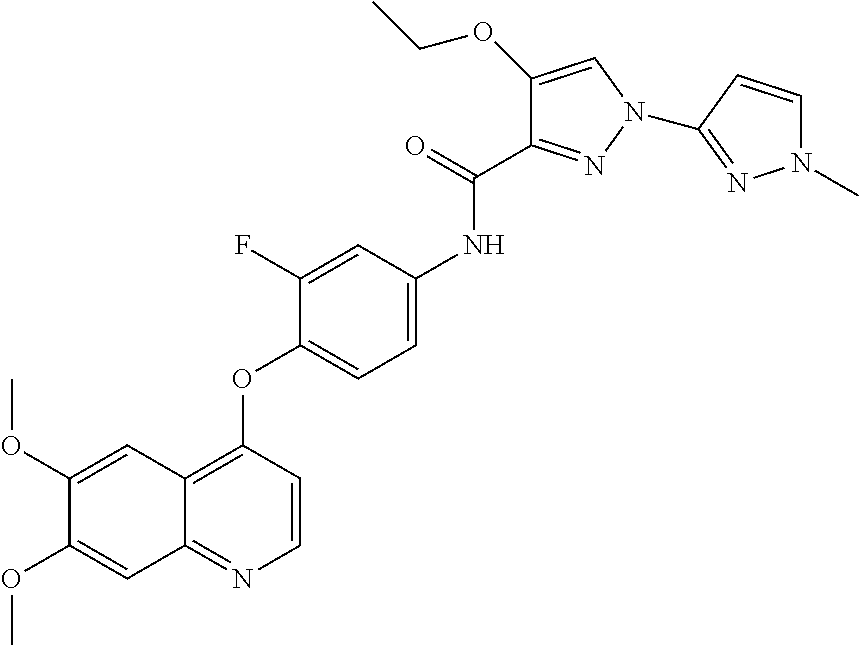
C1(OC)=CC2=C(OC3=CC=C(NC(C4=NN(C5=NN(C)C=C5)C=C4OCC)=O)C=C3F)C=CN=C2C=C1OC
